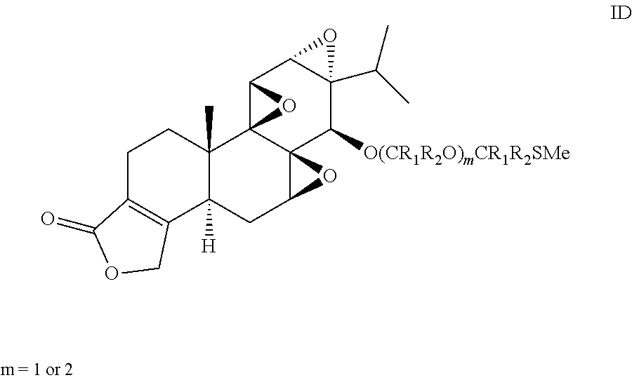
C1C2=C(C3([H])C(C)(C1)C14C5(C(C3)O5)C([O(CR1R2O)mCR1R2SMe])C3(C(C)C)C(C1O4)O3)COC2=O
